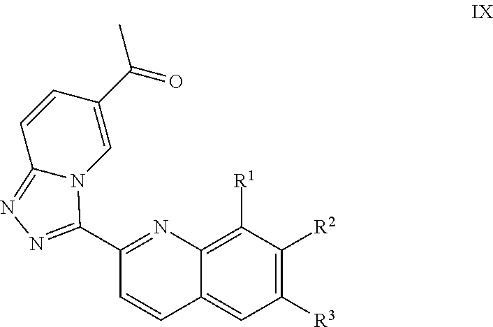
C1([R1])=C2C(=CC([R3])=C1[R2])C=CC(C1=NN=C3C=CC(C(=O)C)=CN31)=N2
